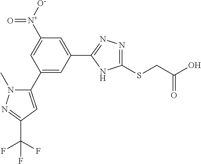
C1(C2=CC(C(F)(F)F)=NN2C)=CC(C2=NN=C(SCC(O)=O)N2)=CC([N+]([O-])=O)=C1
